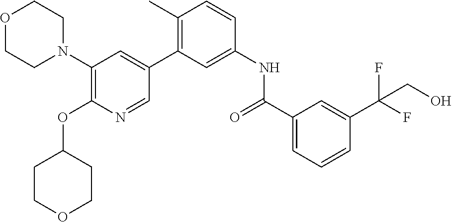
O1CCN(C2=C(OC3CCOCC3)N=CC(C3=C(C)C=CC(NC(C4=CC=CC(C(F)(F)CO)=C4)=O)=C3)=C2)CC1
